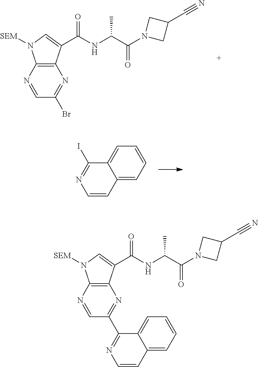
C1(Br)=NC2=C(N([SEM])C=C2C(NC(C(N2CC(C#N)C2)=O)C)=O)N=C1.IC1=NC=CC2=CC=CC=C21.C1(C2=NC=CC3=CC=CC=C32)=NC2=C(N([SEM])C=C2C(NC(C(N2CC(C#N)C2)=O)C)=O)N=C1
